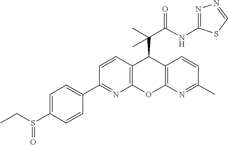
N1=C(NC(C(C)(C2C3=C(OC4=C2C=CC(C)=N4)N=C(C2=CC=C(S(CC)=O)C=C2)C=C3)C)=O)SC=N1
